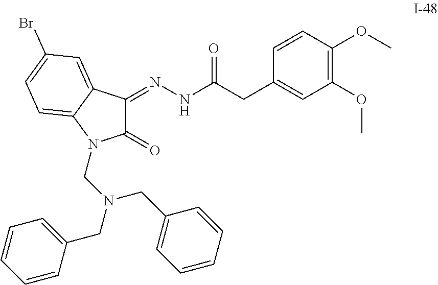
C1(=O)C(=NNC(CC2=CC(OC)=C(OC)C=C2)=O)C2=CC(Br)=CC=C2N1CN(CC1=CC=CC=C1)CC1=CC=CC=C1
